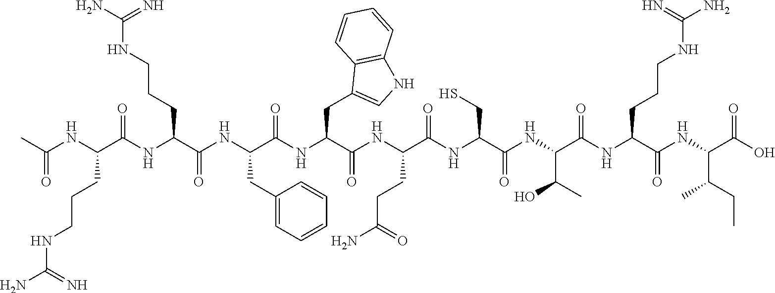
C(NCCCC(C(NC(C(NC(C(NC(C(=O)NC(C(NC(C(NC(C(NC(C(NC(C(O)=O)C(CC)C)=O)CCCNC(N)=N)=O)C(O)C)=O)CS)=O)CCC(N)=O)CC1=CNC2=C1C=CC=C2)=O)CC1=CC=CC=C1)=O)CCCNC(N)=N)=O)NC(C)=O)(=N)N
